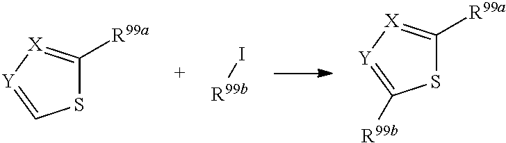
[R99b]I.S1C([R99a])=[X][Y]=C1.S1C([R99a])=[X][Y]=C1[R99b]
